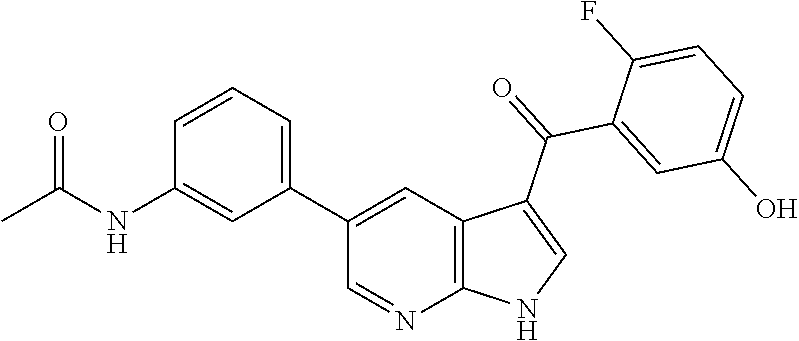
C1(C2=CC=CC(NC(C)=O)=C2)=CC2=C(N=C1)NC=C2C(=O)C1=CC(O)=CC=C1F
